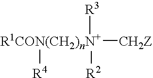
[R1CON(CH2)nN+]([CH2Z])([R2])([R3])[R4]
